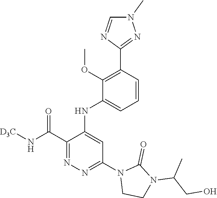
C1(C(N[D3C])=O)=NN=C(N2CCN(C(CO)C)C2=O)C=C1NC1=CC=CC(C2=NN(C)C=N2)=C1OC
